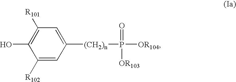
C1([R101])=C(O)C([R102])=CC([(CH2)n]P([OR104])([OR103])=O)=C1
